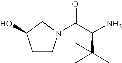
C1CN(C(C(N)C(C)(C)C)=O)CC1O
